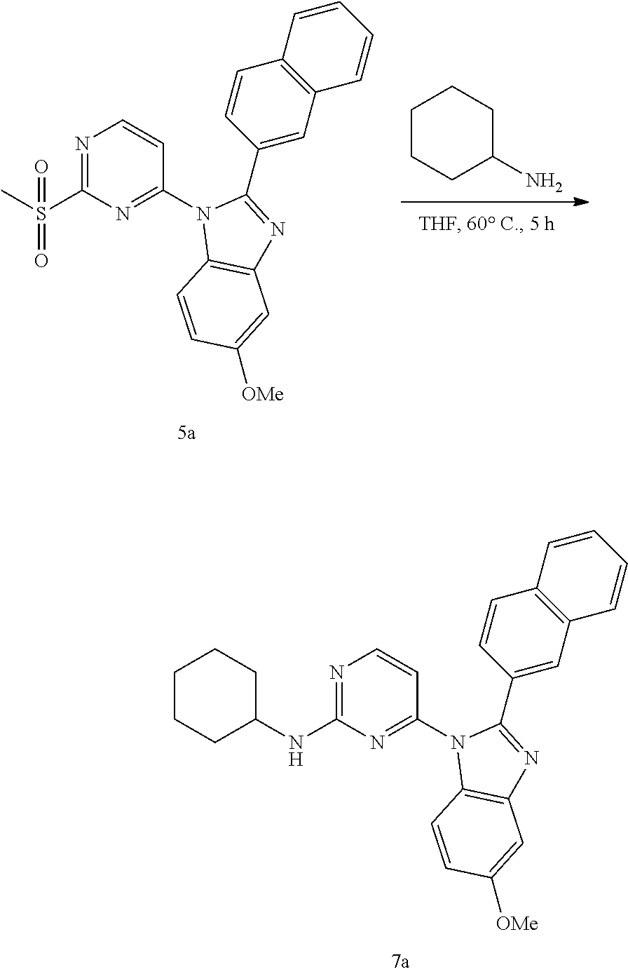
N1=C(NC2CCCCC2)N=C(N2C3=C(N=C2C2=CC4=C(C=C2)C=CC=C4)C=C([OMe])C=C3)C=C1.N1=C(S(C)(=O)=O)N=C(N2C3=C(N=C2C2=CC4=C(C=C2)C=CC=C4)C=C([OMe])C=C3)C=C1.C1CCC(N)CC1
